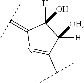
C(=C1N=C(C(C)C)C([H])([OH])C1([H])O)(C)C
